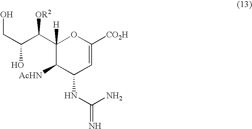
C1([H])(C([OR2])C(O)CO)C([AcHN])C(NC(=N)N)C=C([CO2H])O1
